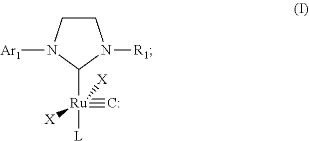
C1CN([Ar1])C([Ru]([X])([L])([X])#[C:])N1[R1]
